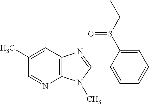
C12=C(C=C(C)C=N1)N=C(C1=CC=CC=C1S(CC)=O)N2C
